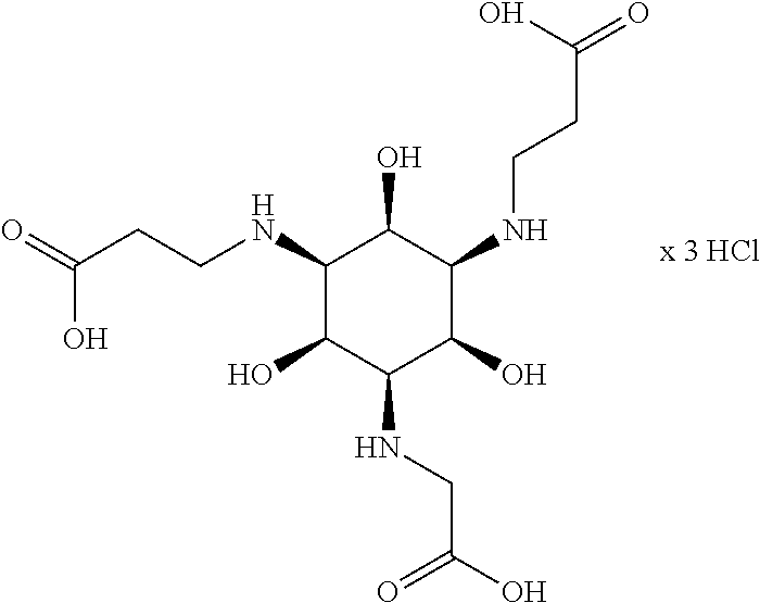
C(CCNC1C(O)C(NCCC(=O)O)C(O)C(NCC(O)=O)C1O)(=O)O
